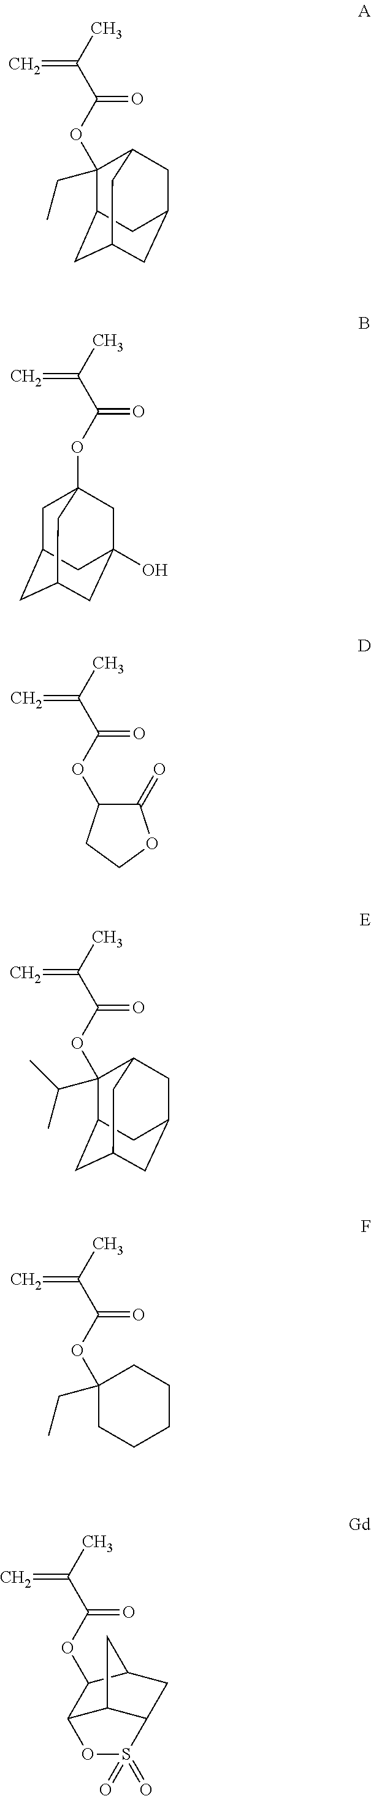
C1(CC)(OC(=O)C(=C)C)C2CC3CC(CC1C3)C2.C1CCCCC1(OC(=O)C(=C)C)CC.C1C2CC3CC(O)(CC1(OC(=O)C(=C)C)C3)C2.C1(OC(=O)C(=C)C)C(=O)OCC1.C12CC3CC(CC(C3)C1(OC(=O)C(=C)C)C(C)C)C2.O(C(=O)C(=C)C)C1C2C3C(CC1C3)S(=O)(=O)O2
